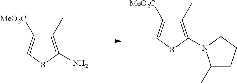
C1(C)=C(N)SC=C1[MeO2C].C1(C)=C(N2C(C)CCC2)SC=C1[MeO2C]
